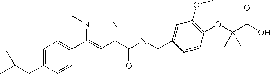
C(C1=CC=C(C2=CC(C(NCC3=CC(OC)=C(OC(C(O)=O)(C)C)C=C3)=O)=NN2C)C=C1)C(C)C
